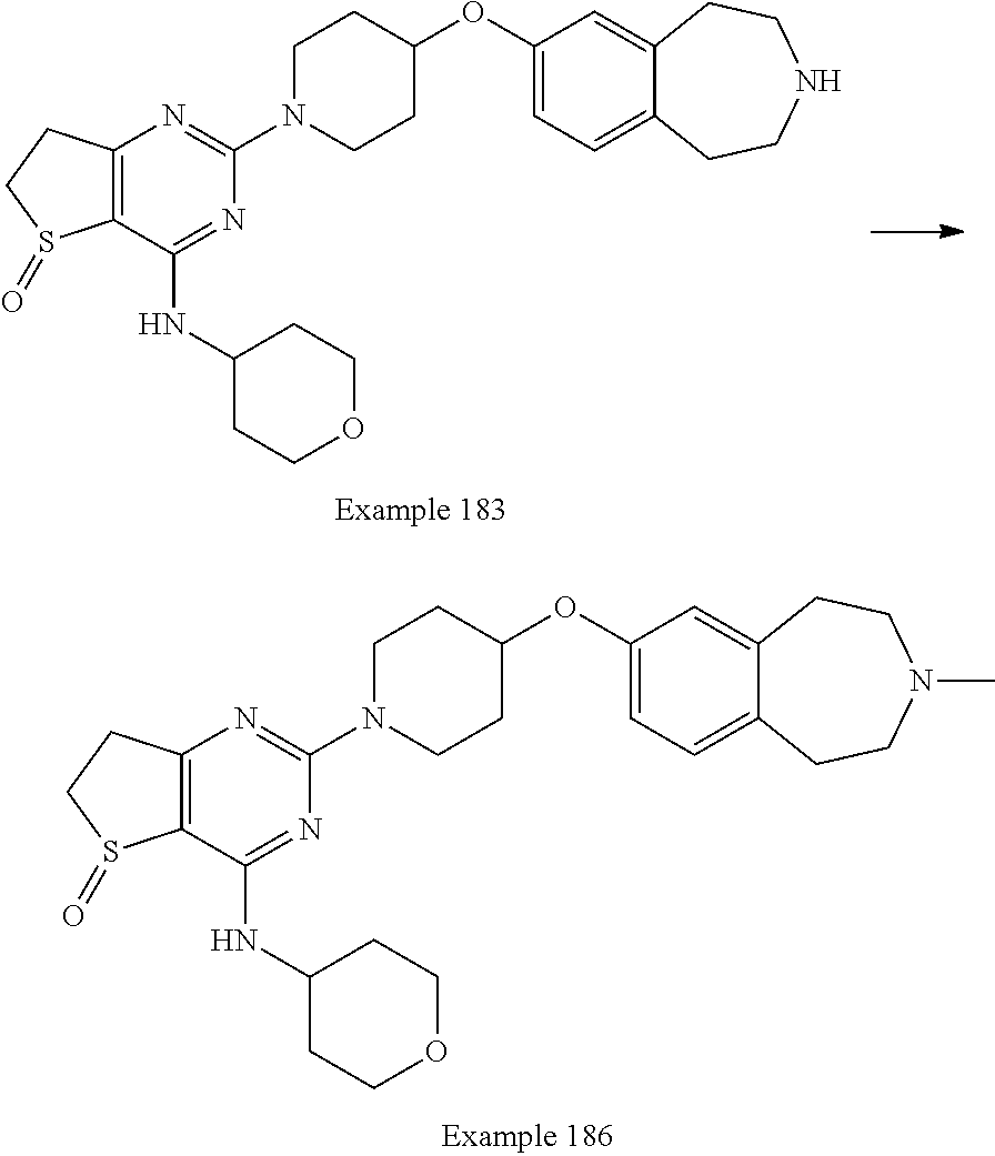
C12=C(C(NC3CCOCC3)=NC(N3CCC(OC4=CC=C5C(=C4)CCNCC5)CC3)=N1)S(=O)CC2.C12=C(C(NC3CCOCC3)=NC(N3CCC(OC4=CC=C5C(=C4)CCN(C)CC5)CC3)=N1)S(=O)CC2
